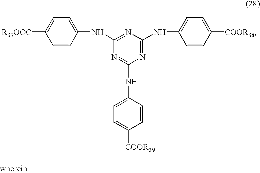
[R37OOC]C1=CC=C(NC2=NC(NC3=CC=C([COOR38])C=C3)=NC(NC3=CC=C([COOR39])C=C3)=N2)C=C1
